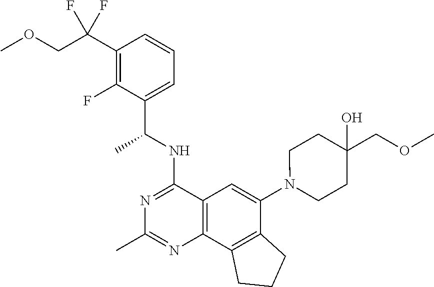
C12=C(C3=C(C(N4CCC(O)(COC)CC4)=C1)CCC3)N=C(C)N=C2NC(C1=CC=CC(C(COC)(F)F)=C1F)C
